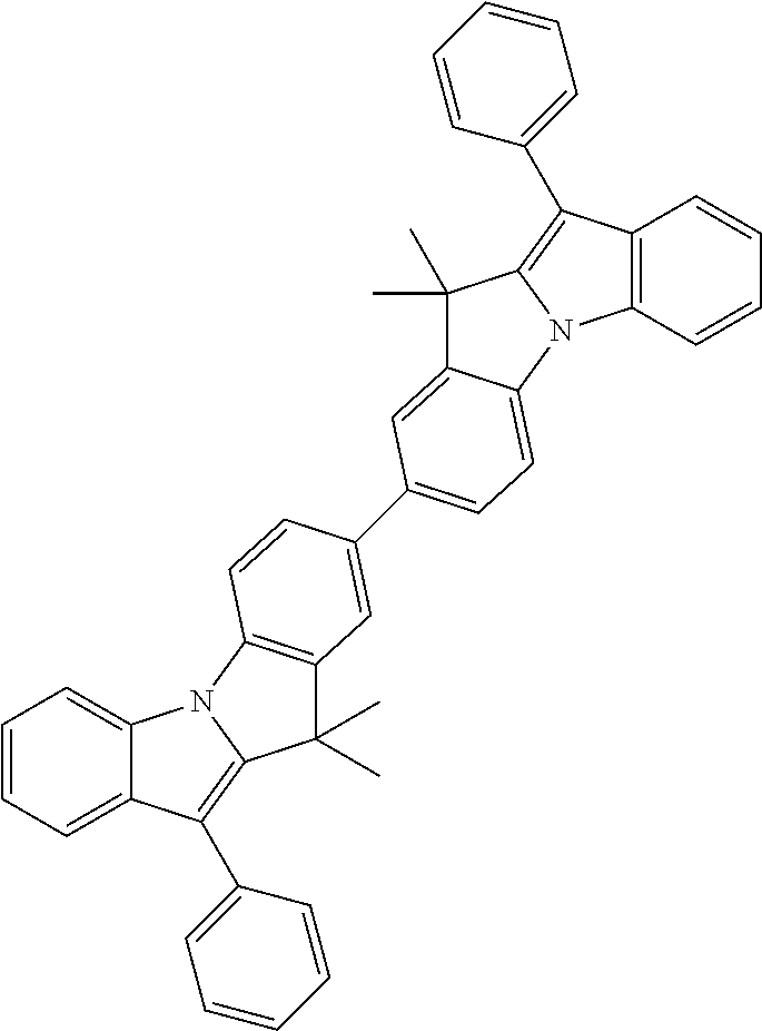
C12=C(C(C3=CC=CC=C3)=C3N1C1=CC=C(C4=CC5=C(N6C(=C(C7=CC=CC=C7)C7=CC=CC=C67)C5(C)C)C=C4)C=C1C3(C)C)C=CC=C2
